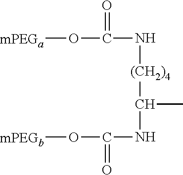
[(CH2)4](C(NC(=O)O[mPEGb])C)NC(O[mPEGa])=O
